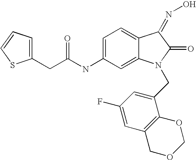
C1=C(NC(CC2=CC=CS2)=O)C=C2C(=C1)C(=NO)C(=O)N2CC1=CC(F)=CC2=C1OCOC2
